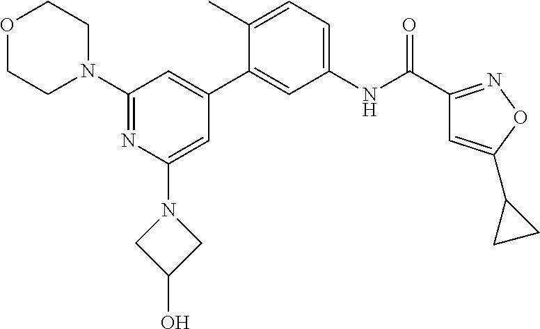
C1(N2CCOCC2)=NC(N2CC(O)C2)=CC(C2=CC(NC(C3=NOC(C4CC4)=C3)=O)=CC=C2C)=C1
